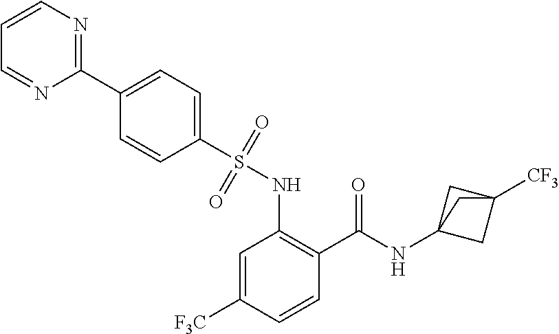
C1=C([F3C])C=CC(C(=O)NC23CC([CF3])(C2)C3)=C1NS(C1=CC=C(C2=NC=CC=N2)C=C1)(=O)=O
